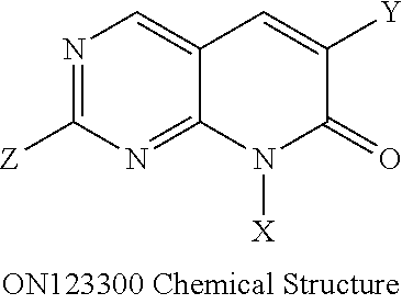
N1=C([Z])N=C2C(=C1)C=C([Y])C(=O)N2[X]
